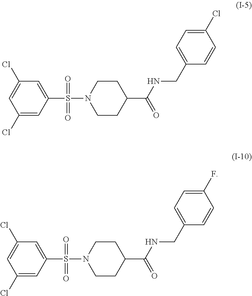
C1(Cl)=CC(S(=O)(=O)N2CCC(C(NCC3=CC=C(Cl)C=C3)=O)CC2)=CC(Cl)=C1.C1(Cl)=CC(S(=O)(=O)N2CCC(C(NCC3=CC=C(F)C=C3)=O)CC2)=CC(Cl)=C1
